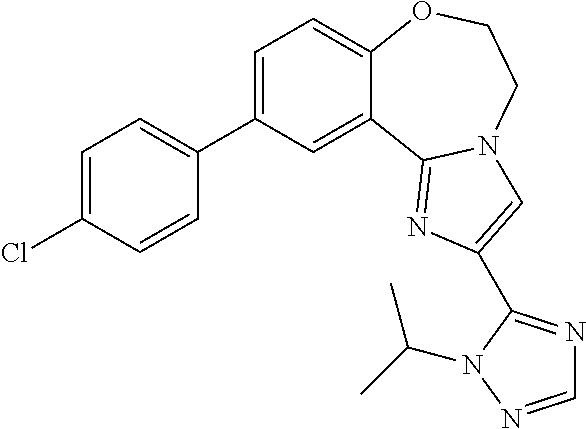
C1=C(C2=CC=C(Cl)C=C2)C=C2C(=C1)OCCN1C2=NC(C2=NC=NN2C(C)C)=C1
